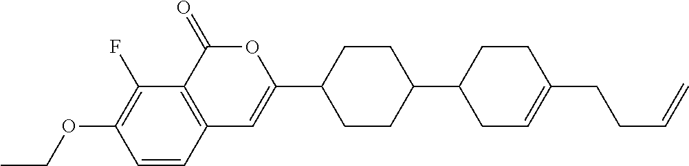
C12=C(C(=O)OC(C3CCC(C4CC=C(CCC=C)CC4)CC3)=C1)C(F)=C(OCC)C=C2
